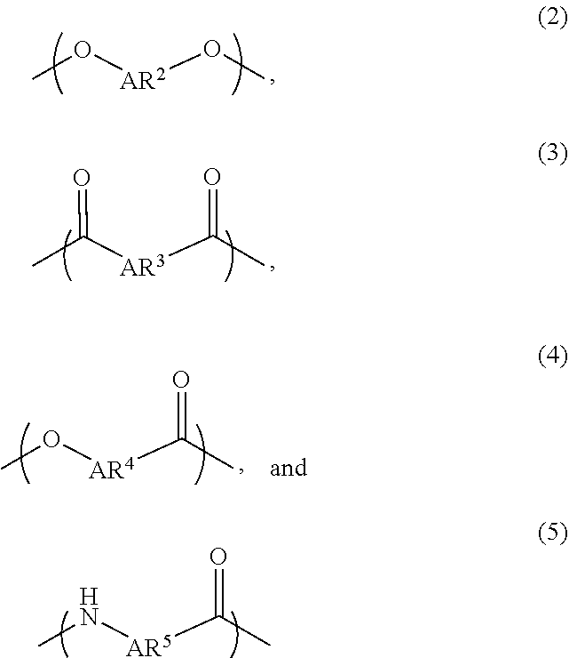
CN[AR5]C(C)=O.CO[AR2]OC.CC([AR3]C(C)=O)=O.CO[AR4]C(C)=O
